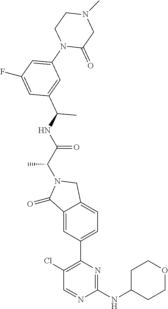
C1(=O)C2=CC(C3=C(Cl)C=NC(NC4CCOCC4)=N3)=CC=C2CN1C(C(=O)NC(C1=CC(N2C(=O)CN(C)CC2)=CC(F)=C1)C)C
